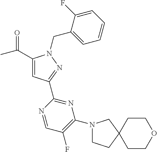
C1(C(C)=O)=CC(C2=NC(N3CCC4(C3)CCOCC4)=C(F)C=N2)=NN1CC1=CC=CC=C1F
